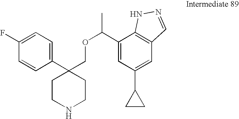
C1(C(OCC2(C3=CC=C(F)C=C3)CCNCC2)C)=CC(C2CC2)=CC2=C1NN=C2
